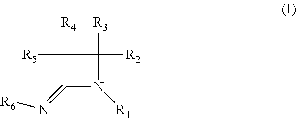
C1([R4])([R5])C(=N[R6])N([R1])C1([R3])[R2]
